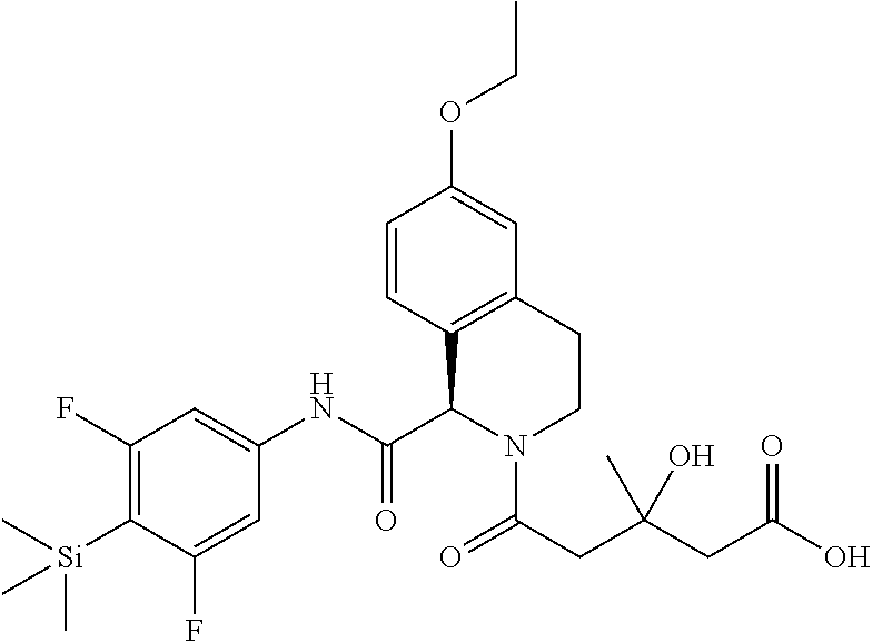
C1(F)=C([Si](C)(C)C)C(F)=CC(NC(=O)C2C3=C(C=C(OCC)C=C3)CCN2C(CC(CC(O)=O)(C)O)=O)=C1
